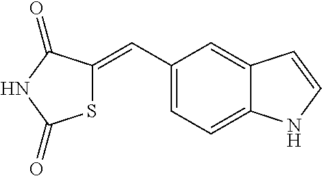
C1(C=C2SC(=O)NC2=O)=CC=C2C(=C1)C=CN2
